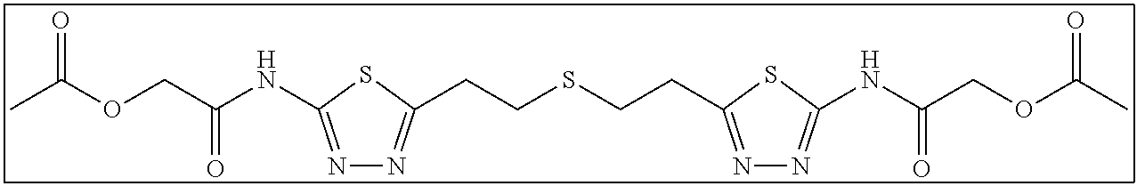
CC(OCC(NC1=NN=C(CCSCCC2=NN=C(NC(COC(C)=O)=O)S2)S1)=O)=O
